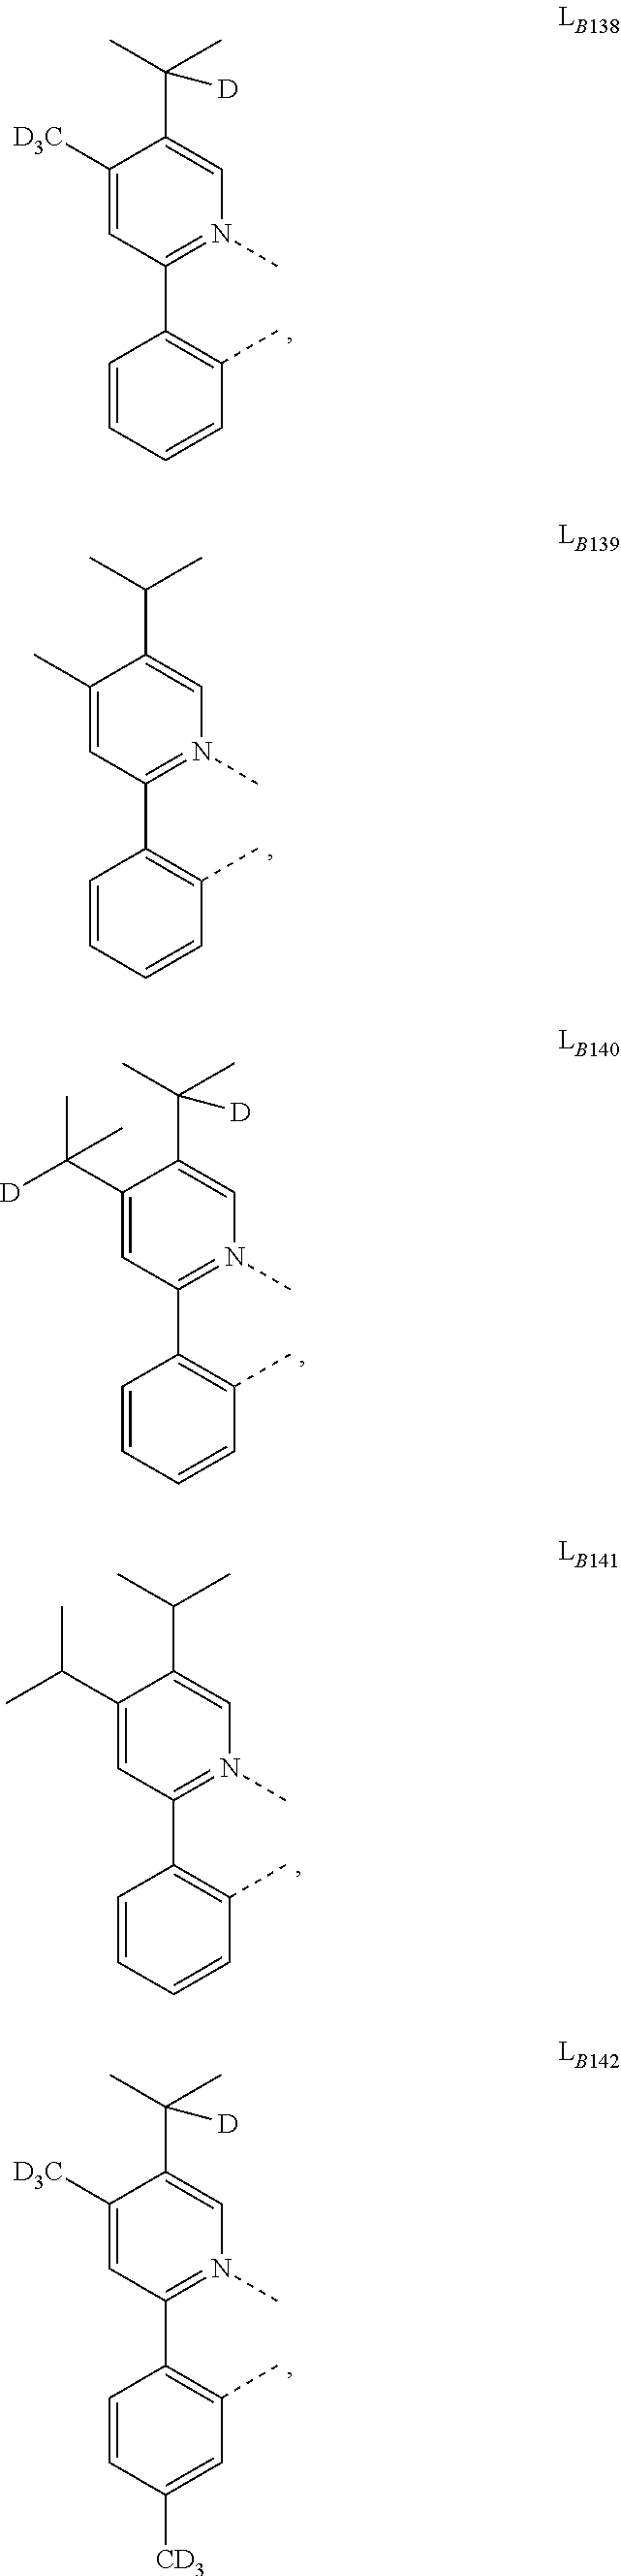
C1([D3C])=CC(C2=C(C)C=CC=C2)=N(C)C=C1C(C)(C)[D].C1(C)=CC(C2=C(C)C=CC=C2)=N(C)C=C1C(C)C.C1(C([D])(C)C)=CC(C2=C(C)C=CC=C2)=N(C)C=C1C(C)(C)[D].C1(C(C)C)=CC(C2=C(C)C=CC=C2)=N(C)C=C1C(C)C.C1([D3C])=CC(C2=C(C)C=C([CD3])C=C2)=N(C)C=C1C(C)(C)[D]
